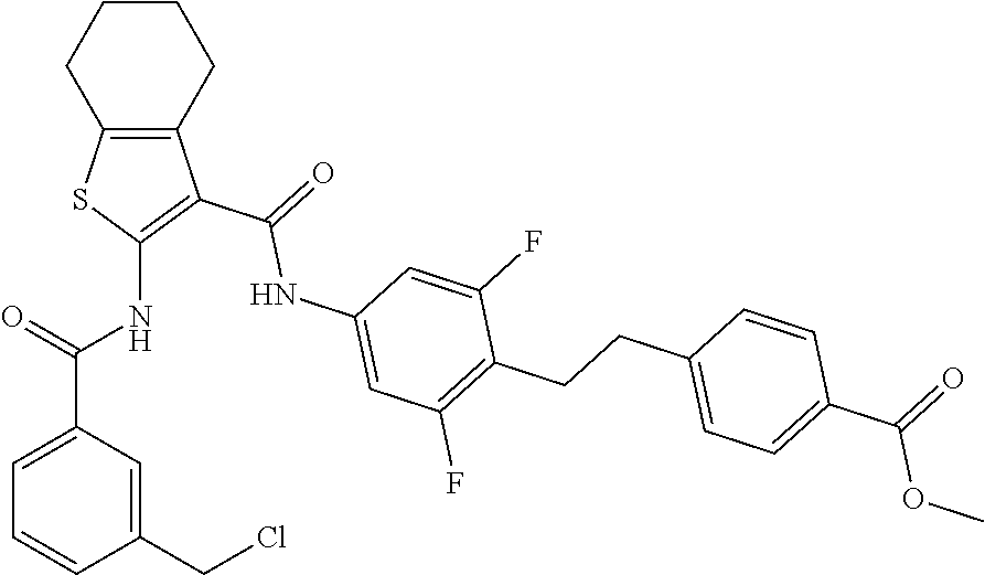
C12=C(CCCC1)C(C(=O)NC1=CC(F)=C(CCC3=CC=C(C(=O)OC)C=C3)C(F)=C1)=C(NC(C1=CC=CC(CCl)=C1)=O)S2
